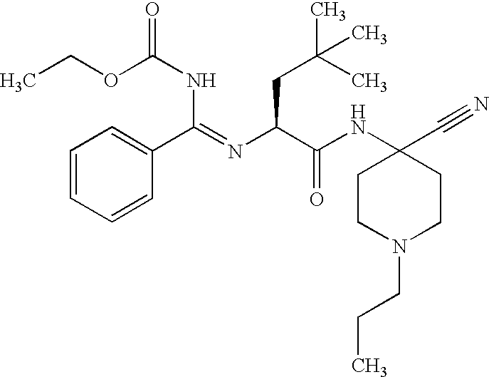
C1=CC=CC(C(=NC(C(NC2(C#N)CCN(CCC)CC2)=O)CC(C)(C)C)NC(OCC)=O)=C1
